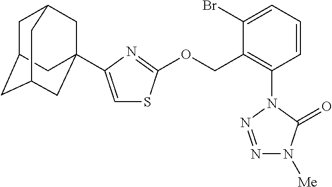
C1=CC=C(Br)C(COC2=NC(C34CC5CC(CC(C3)C5)C4)=CS2)=C1N1N=NN([Me])C1=O
